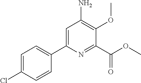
C1=C(Cl)C=CC(C2=CC(N)=C(OC)C(C(OC)=O)=N2)=C1
